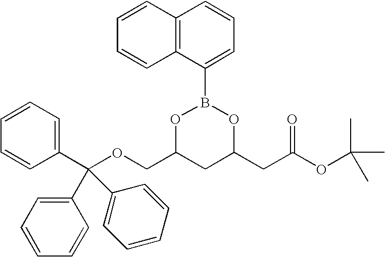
C12=C(C(B3OC(COC(C4=CC=CC=C4)(C4=CC=CC=C4)C4=CC=CC=C4)CC(CC(OC(C)(C)C)=O)O3)=CC=C1)C=CC=C2
